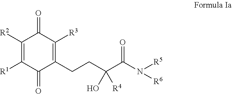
C1(CCC(C(N([R5])[R6])=O)(O)[R4])=C([R3])C(=O)C([R2])=C([R1])C1=O
